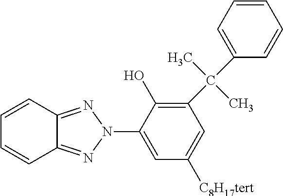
C1(C(C2=CC=CC=C2)(C)C)=C(O)C(N2N=C3C=CC=CC3=N2)=CC([C8H17tert])=C1
